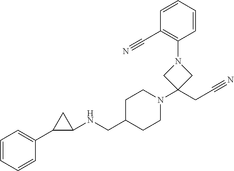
C1(NCC2CCN(C3(CC#N)CN(C4=C(C#N)C=CC=C4)C3)CC2)CC1C1=CC=CC=C1
